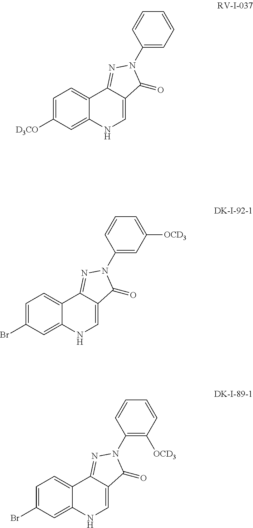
C1=C([D3CO])C=C2C(=C1)C1=NN(C3=CC=CC=C3)C(=O)C1=CN2.C1=C(Br)C=C2C(=C1)C1=NN(C3=CC([OCD3])=CC=C3)C(=O)C1=CN2.C1=C(Br)C=C2C(=C1)C1=NN(C3=C([OCD3])C=CC=C3)C(=O)C1=CN2
